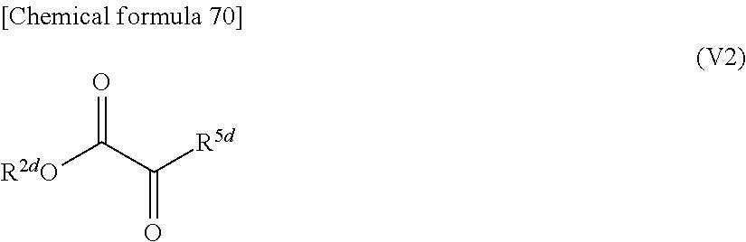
[R2dO]C(C([R5d])=O)=O
